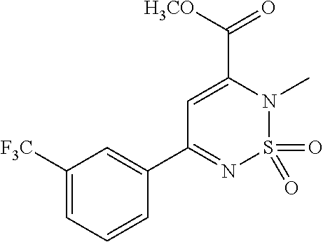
C1([F3C])=CC=CC(C2=NS(=O)(=O)N(C)C(C([H3CO])=O)=C2)=C1
